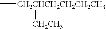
C[CH2CHCH2CH2CH2CH3][CH2CH3]
